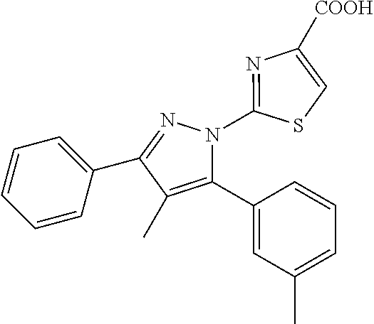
C1=CC=C(C2=NN(C3=NC([COOH])=CS3)C(C3=CC(C)=CC=C3)=C2C)C=C1
